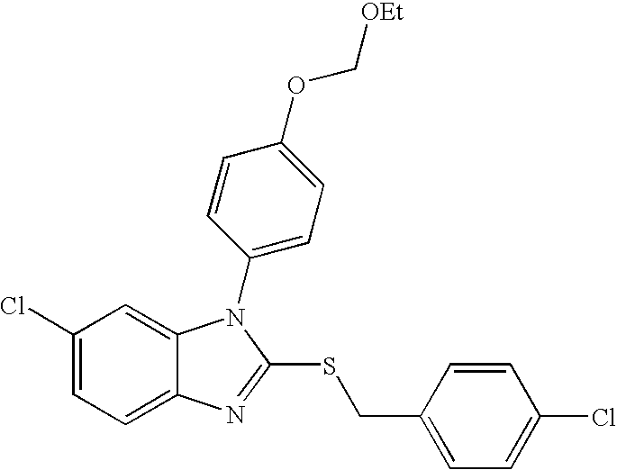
C1(Cl)=CC=C2C(=C1)N(C1=CC=C(OC[OEt])C=C1)C(SCC1=CC=C(Cl)C=C1)=N2
